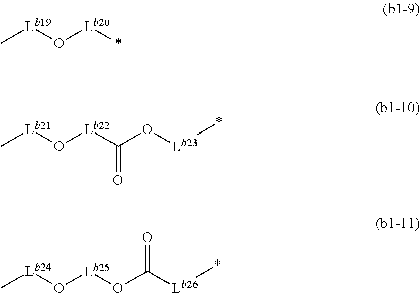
C[Lb21]O[Lb22]C(O[Lb23]*)=O.C[Lb19]O[Lb20]*.C[Lb24]O[Lb25]OC([Lb26]*)=O
